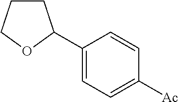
C1CCOC1C1=CC=C([Ac])C=C1
